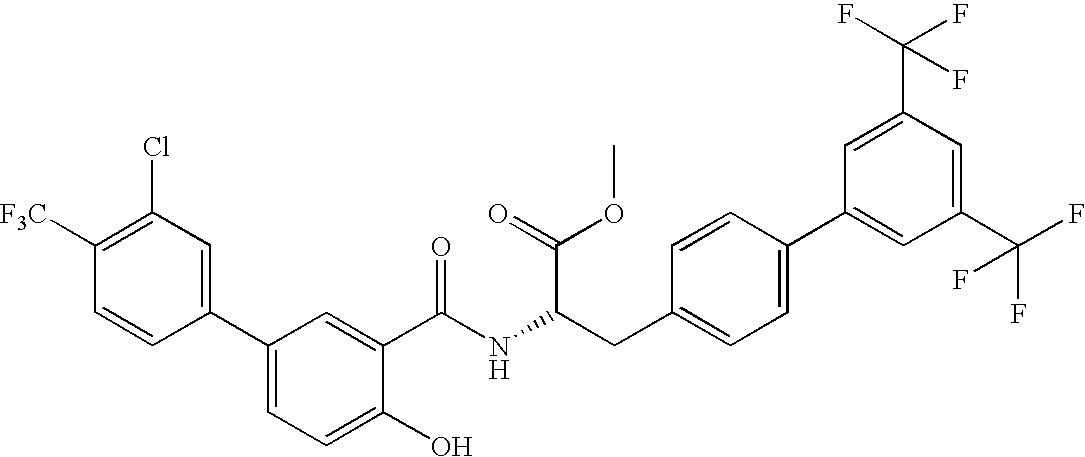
C1=CC(C2=CC=C(O)C(C(=O)NC(CC3=CC=C(C4=CC(C(F)(F)F)=CC(C(F)(F)F)=C4)C=C3)C(OC)=O)=C2)=CC(Cl)=C1[F3C]
